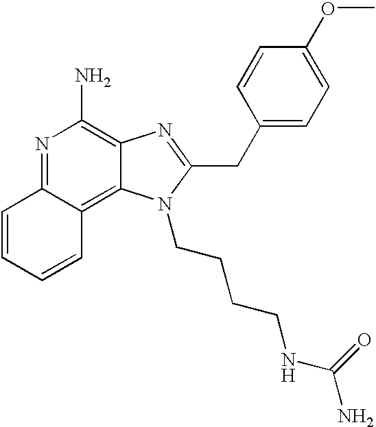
N1=C2C(=C3C(=C1N)N=C(CC1=CC=C(OC)C=C1)N3CCCCNC(N)=O)C=CC=C2
